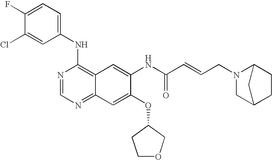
ClC1=CC(NC2=C3C(=NC=N2)C=C(OC2CCOC2)C(NC(C=CCN2CC4CCC2C4)=O)=C3)=CC=C1F
